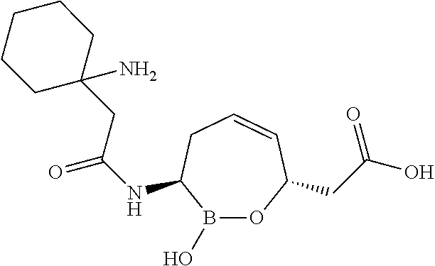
B1(O)OC(CC(O)=O)C=CCC1NC(=O)CC1(N)CCCCC1
